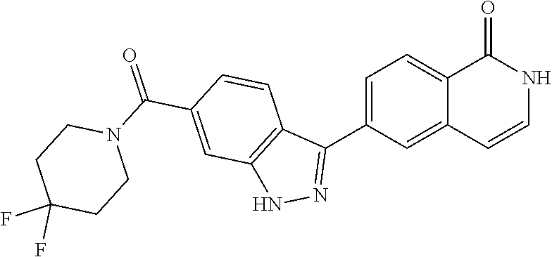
C1(C2=CC=C3C(=O)NC=CC3=C2)=NNC2=C1C=CC(C(N1CCC(F)(F)CC1)=O)=C2
